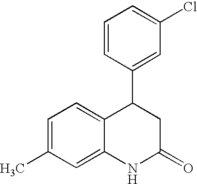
CC1=CC=C2C(=C1)NC(=O)CC2C1=CC(Cl)=CC=C1
